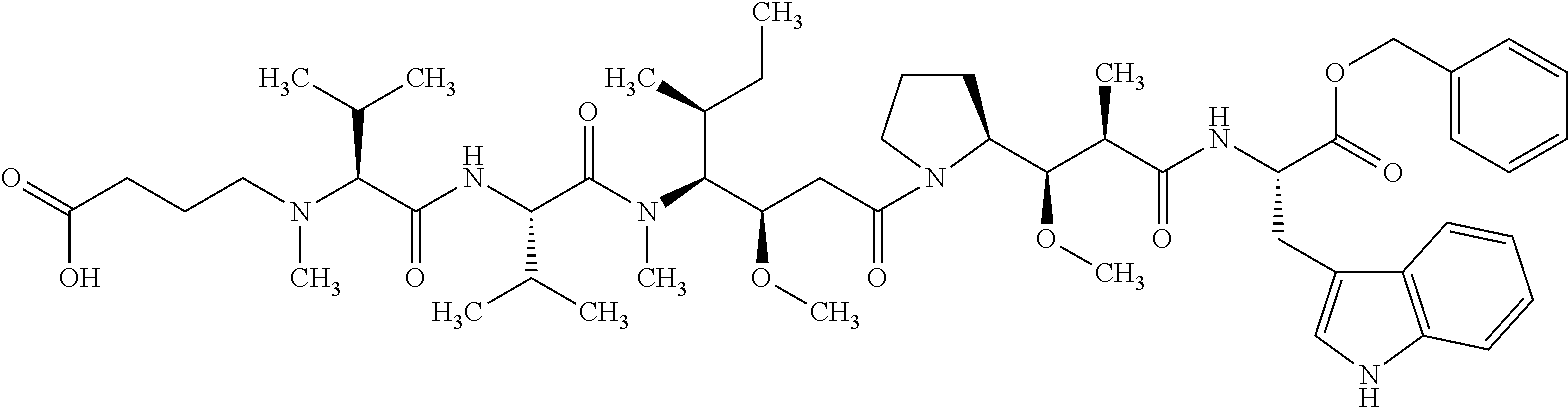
O=C(CCCN(C(C(NC(C(N(C(C(CC(=O)N1CCCC1C(C(C(NC(C(=O)OCC1=CC=CC=C1)CC1=CNC2=C1C=CC=C2)=O)C)OC)OC)C(C)CC)C)=O)C(C)C)=O)C(C)C)C)O
